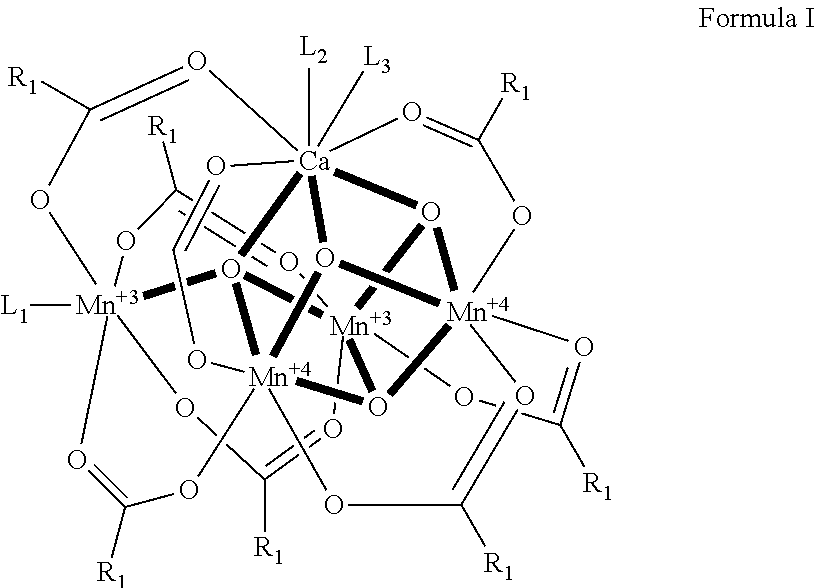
C1([R1])=O[Mn]2345O6[Ca]789%10([L2])([L3])O%11[Mn]6%12(O2[Mn]%112(O73[Mn]([L1])(OC([R1])=O4)(O1)(O=C([R1])O2)OC([R1])=O8)(OC([R1])=O%12)OC=O9)(OC([R1])=O%10)O=C([R1])O5
